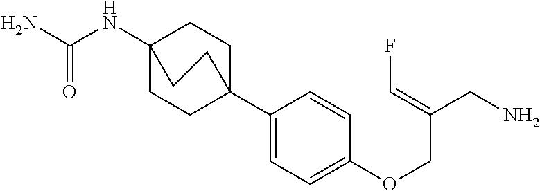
C1(C23CCC(NC(N)=O)(CC2)CC3)=CC=C(OCC(CN)=CF)C=C1
